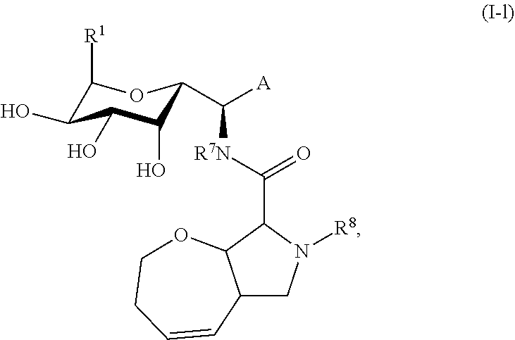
C12CN([R8])C(C([R7N]C([A])C3C(O)C(O)C(O)C([R1])O3)=O)C1OCCC=C2
